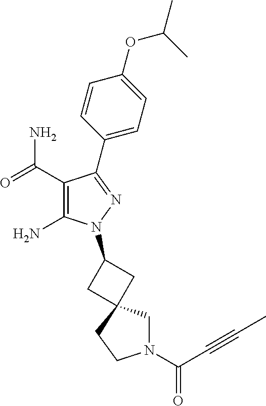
C1(C(=O)N)=C(N)N(C2CC3(C2)CN(C(C#CC)=O)CC3)N=C1C1=CC=C(OC(C)C)C=C1
